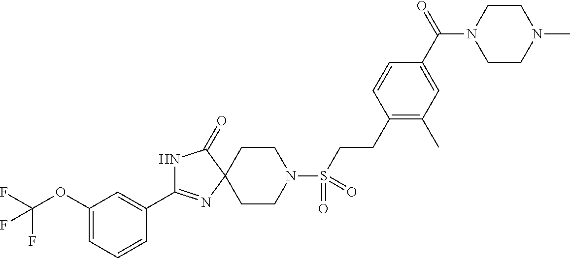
N1C(C2=CC(OC(F)(F)F)=CC=C2)=NC2(C1=O)CCN(S(CCC1=C(C)C=C(C(=O)N3CCN(C)CC3)C=C1)(=O)=O)CC2
